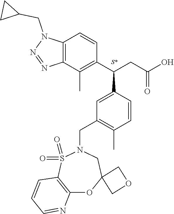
C12=C(C(C)=C(C(CC(O)=O)C3=CC(CN4S(=O)(=O)C5=C(N=CC=C5)OC5(C4)COC5)=C(C)C=C3)C=C1)N=NN2CC1CC1
